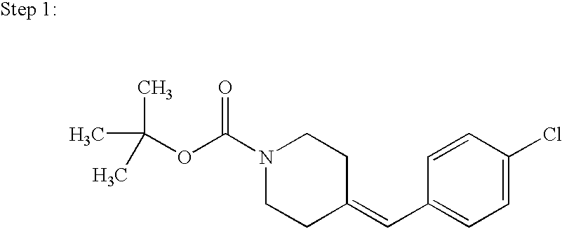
C(OC(N1CCC(=CC2=CC=C(Cl)C=C2)CC1)=O)(C)(C)C
